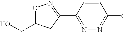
O1C(CO)CC(C2=NN=C(Cl)C=C2)=N1
